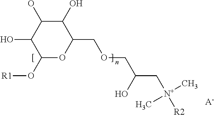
C1(O)C(O)C(O)C(O[R1])OC1COCC(C[N+](C)(C)[R2])O.[A-]
